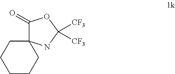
C1(=O)C2(NC([CF3])([CF3])O1)CCCCC2
